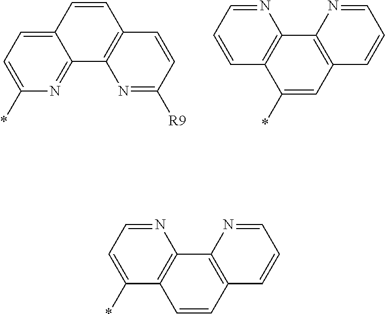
C12=CC=C(*)N=C1C1=C(C=C2)C=CC([R9])=N1.C12=C(N=CC=C1)C1=C(C=C2*)C=CC=N1.C12=C(N=CC=C1*)C1=C(C=C2)C=CC=N1
